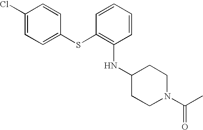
C1(Cl)=CC=C(SC2=C(NC3CCN(C(C)=O)CC3)C=CC=C2)C=C1
